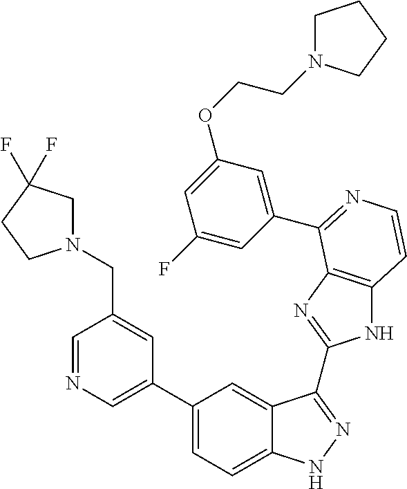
C1(C2=CN=CC(CN3CC(F)(F)CC3)=C2)=CC=C2C(=C1)C(C1=NC3=C(N1)C=CN=C3C1=CC(OCCN3CCCC3)=CC(F)=C1)=NN2
